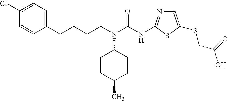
C(CN(C(NC1=NC=C(SCC(O)=O)S1)=O)C1CCC(C)CC1)CCC1=CC=C(Cl)C=C1
